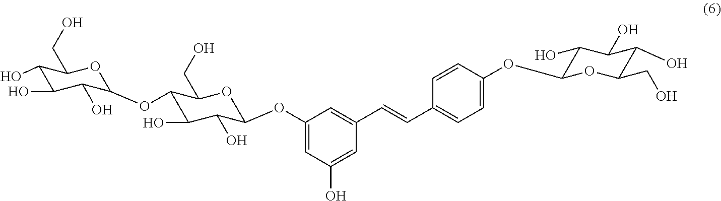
C1(O)C(O)C(O)C(OC2C(O)C(O)C(OC3=CC(O)=CC(C=CC4=CC=C(OC5OC(CO)C(O)C(O)C5O)C=C4)=C3)OC2CO)OC1CO
